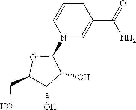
C1(C(=O)N)=CN(C2OC(CO)C(O)C2O)C=CC1
